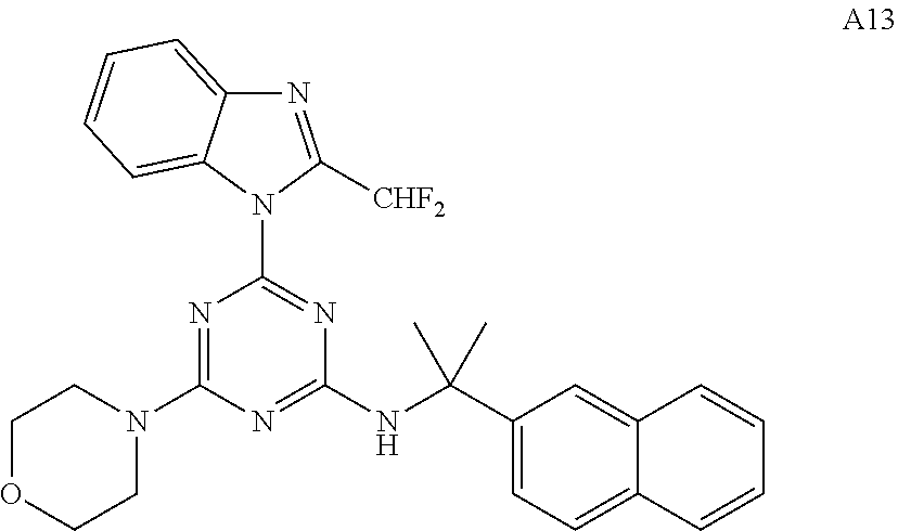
N1=C([CHF2])N(C2=NC(NC(C3=CC=C4C(=C3)C=CC=C4)(C)C)=NC(N3CCOCC3)=N2)C2=CC=CC=C12
